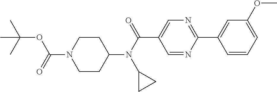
C(N1CCC(N(C(=O)C2=CN=C(C3=CC(OC)=CC=C3)N=C2)C2CC2)CC1)(=O)OC(C)(C)C
